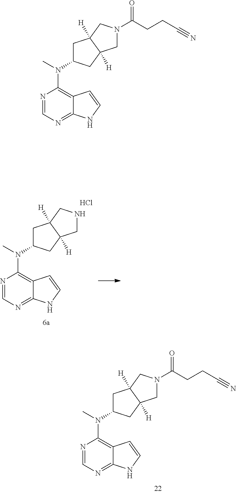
N1=CN=C2C(=C1N(C)C1CC3([H])C([H])(C1)CNC3)C=CN2.Cl.N1=CN=C2C(=C1N(C)C1CC3([H])C([H])(C1)CN(C(CCC#N)=O)C3)C=CN2.N1=CN=C2C(=C1N(C)C1CC3([H])C([H])(C1)CN(C(CCC#N)=O)C3)C=CN2
